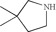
C1NCC(C)(C)C1
